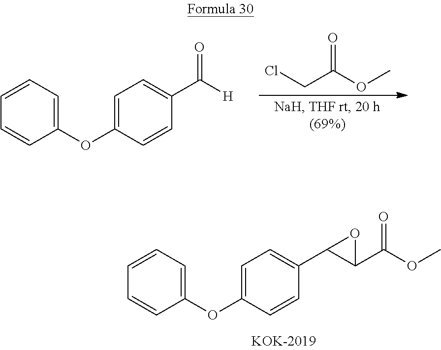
C1(OC2=CC=C(C3C(C(OC)=O)O3)C=C2)=CC=CC=C1.C(C(OC)=O)Cl.C1(OC2=CC=C(C(=O)[H])C=C2)=CC=CC=C1
